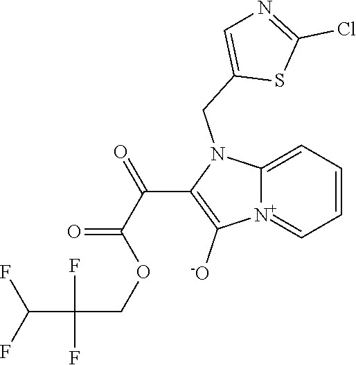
[N+]12=CC=CC=C1N(CC1=CN=C(Cl)S1)C(C(C(OCC(F)(F)C(F)F)=O)=O)=C2[-O]
